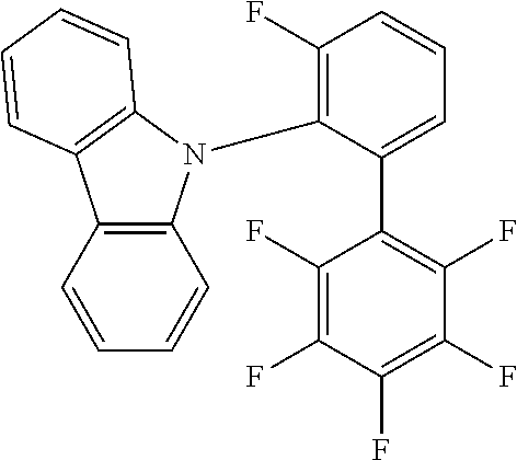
C1(F)=C(F)C(F)=C(F)C(F)=C1C1=CC=CC(F)=C1N1C2=C(C=CC=C2)C2=C1C=CC=C2
